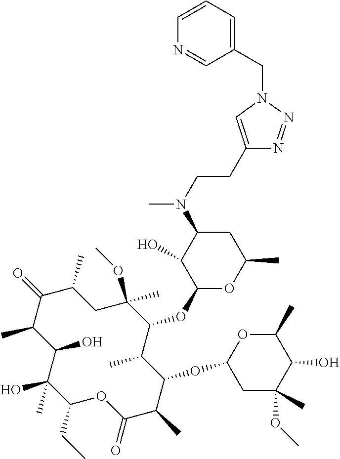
C1(CC)C(C)(O)C(O)C(C)C(=O)C(C)CC(OC)(C)C(OC2OC(C)CC(N(C)CCC3=CN(CC4=CC=CN=C4)N=N3)C2O)C(C)C(OC2CC(C)(OC)C(O)C(C)O2)C(C)C(=O)O1
